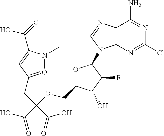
O1C(COC(C(O)=O)(CC2=ON(C)C(C(=O)O)=C2)C(=O)O)C(O)C(F)C1N1C2=C(N=C1)C(N)=NC(Cl)=N2
